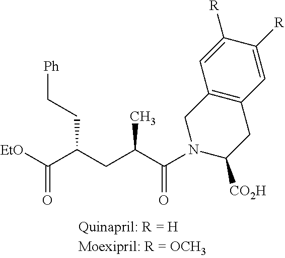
N1(C(C(CC(C([EtO])=O)CC[Ph])C)=O)C([CO2H])CC2=C(C1)C=C([R])C([R])=C2
